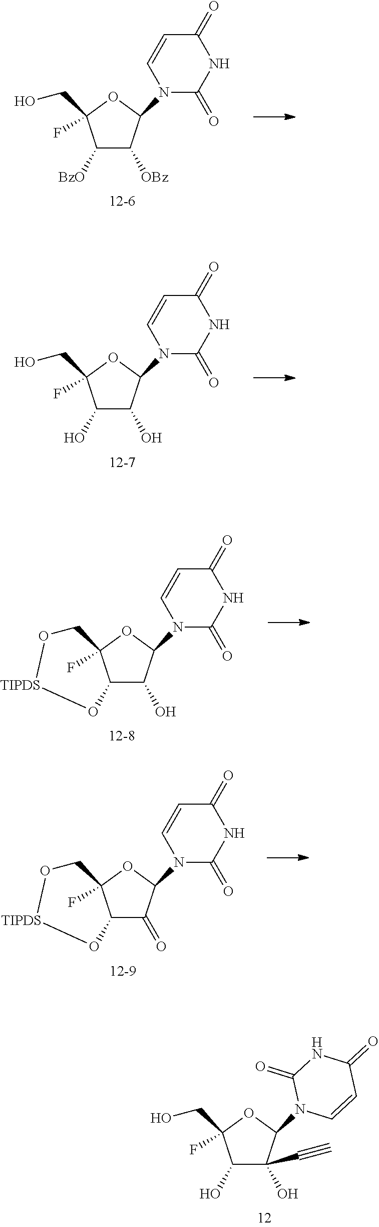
C1([BzO])C([OBz])C(N2C(=O)NC(=O)C=C2)OC1(CO)F.C1(O)C(O)C(N2C(=O)NC(=O)C=C2)OC1(CO)F.C12C(O)C(N3C(=O)NC(=O)C=C3)OC1(F)CO[TIPDS]O2.C12C(=O)C(N3C(=O)NC(=O)C=C3)OC1(F)CO[TIPDS]O2.C1(O)C(O)(C#C)C(N2C=CC(=O)NC2=O)OC1(CO)F
